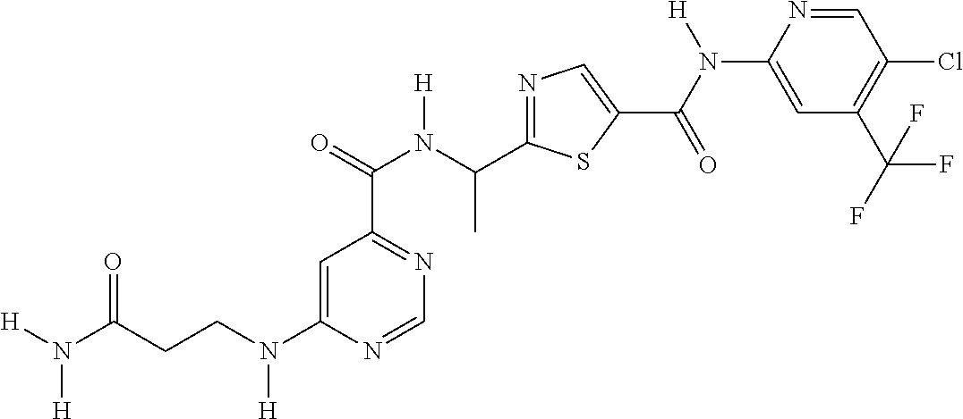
C1=C(N(CCC(N([H])[H])=O)[H])N=CN=C1C(N(C(C1=NC=C(C(=O)N(C2=CC(C(F)(F)F)=C(Cl)C=N2)[H])S1)C)[H])=O
